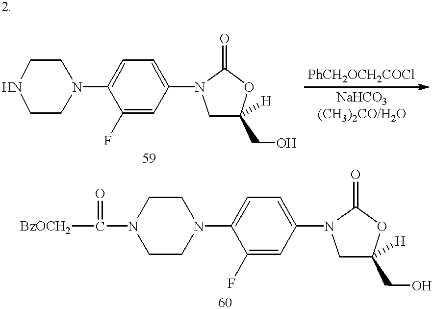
N1CCN(C2=CC=C(N3CC([H])(CO)OC3=O)C=C2F)CC1.C1CN(C2=CC=C(N3CC([H])(CO)OC3=O)C=C2F)CCN1C(=O)[BzOCH2]
